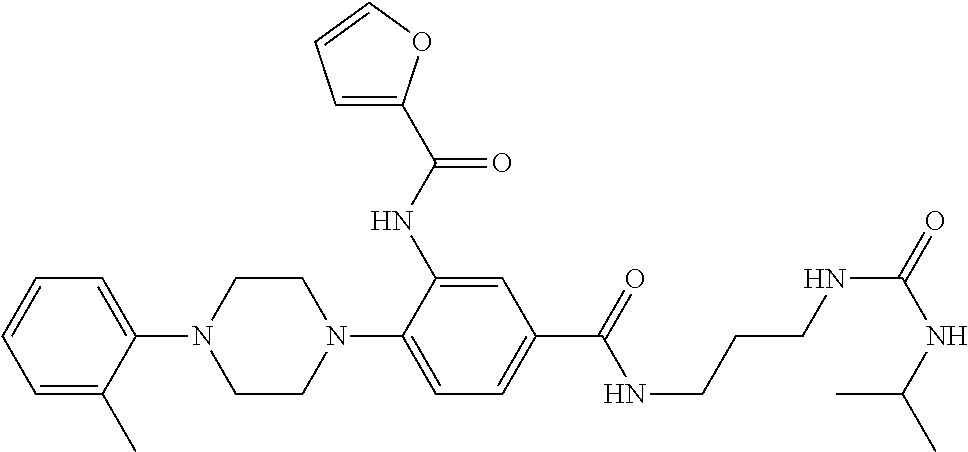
C1(N2CCN(C3=CC=C(C(=O)NCCCNC(=O)NC(C)C)C=C3NC(=O)C3=CC=CO3)CC2)=CC=CC=C1C
